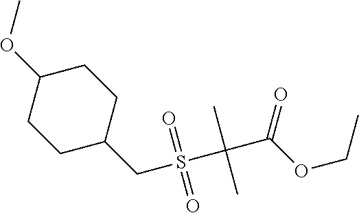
C1C(CS(C(C(=O)OCC)(C)C)(=O)=O)CCC(OC)C1
